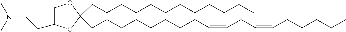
C(C1(CCCCCCCCCCCC)OC(CCN(C)C)CO1)CCCCCCCC=CCC=CCCCCC
